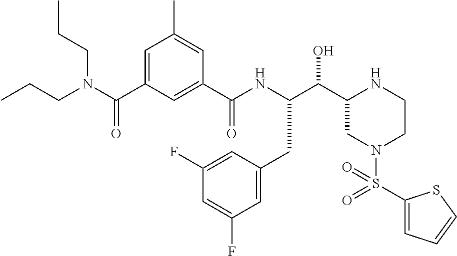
C(C1CN(S(C2=CC=CS2)(=O)=O)CCN1)(O)C(NC(C1=CC(C(N(CCC)CCC)=O)=CC(C)=C1)=O)CC1=CC(F)=CC(F)=C1
